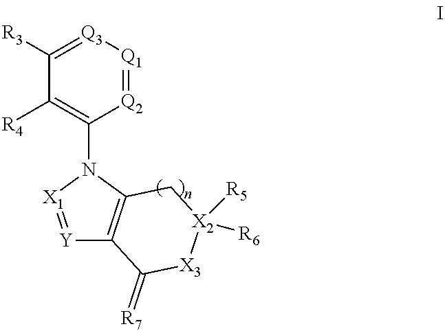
C1([R3])=[Q3][Q1]=[Q2]C(N2[X1]=[Y]C3=C2C[X2]([R6])([R5])[X3]C3=[R7])=C1[R4]
